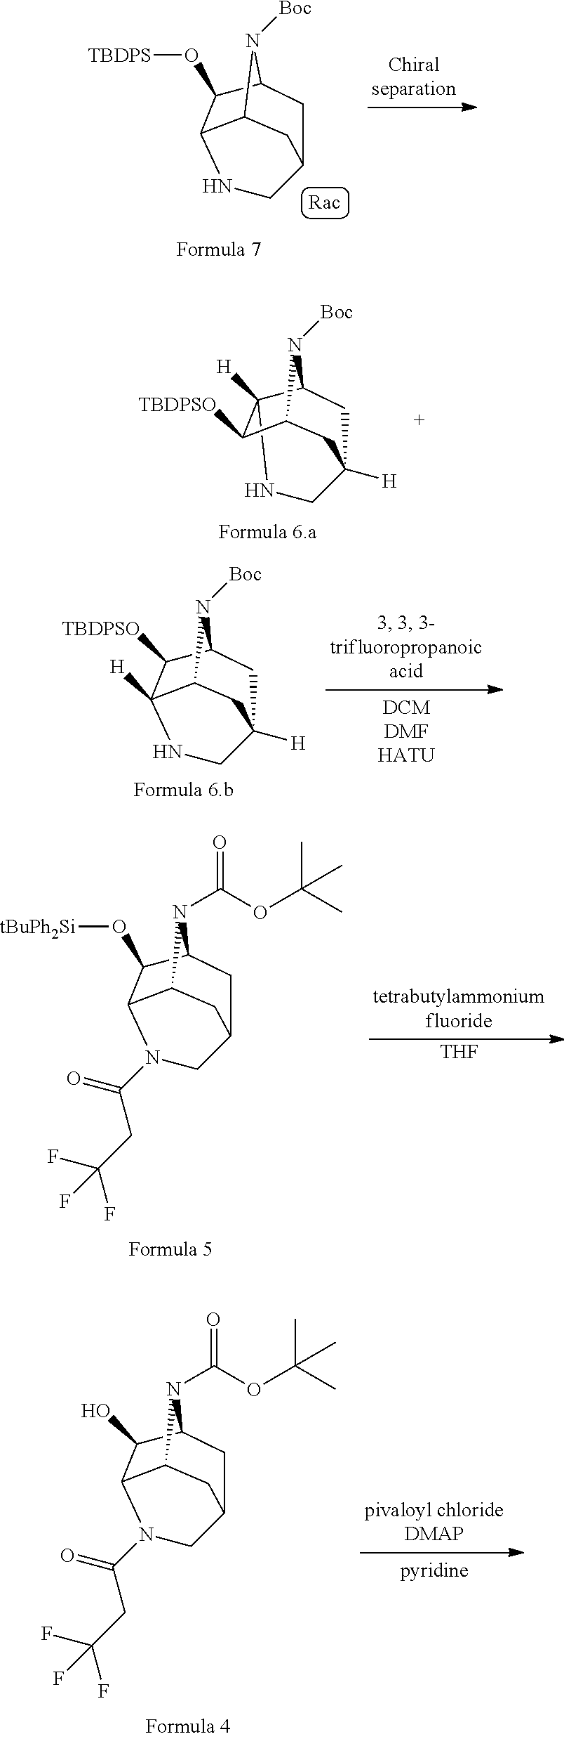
C12C(O[TBDPS])C3C(N1[Boc])CC(C2)CN3.C12C3([H])NCC([H])(C1)CC(N2[Boc])C3[TBDPSO].C12C([TBDPSO])C3([H])C(N1[Boc])CC([H])(C2)CN3.C12C(O[tBuPh2Si])C3C(N1C(OC(C)(C)C)=O)CC(C2)CN3C(CC(F)(F)F)=O.[THF].C12C(O)C3C(N1C(OC(C)(C)C)=O)CC(C2)CN3C(CC(F)(F)F)=O
